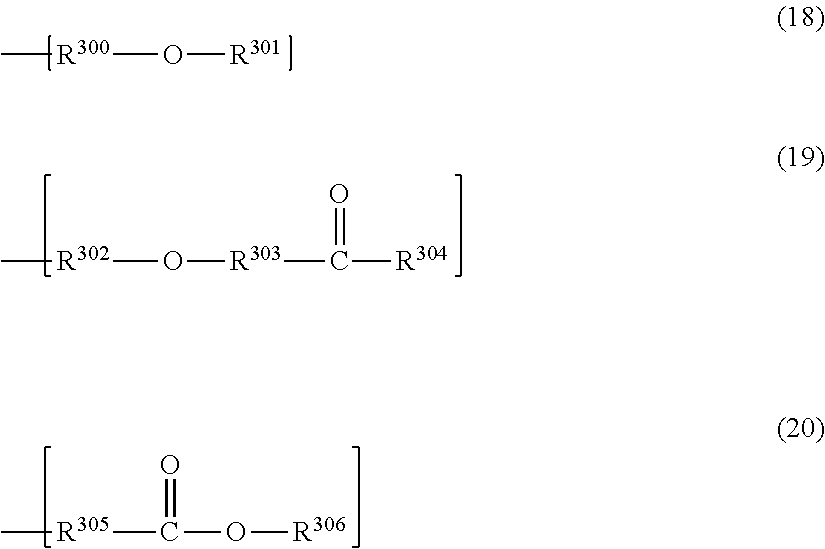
C[R300]O[R301].C[R302]O[R303]C([R304])=O.C[R305]C(=O)O[R306]
